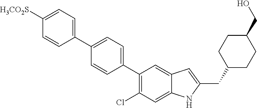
C1(C2=CC=C(C3=C(Cl)C=C4C(=C3)C=C(CC3CCC(CO)CC3)N4)C=C2)=CC=C([H3CO2S])C=C1
